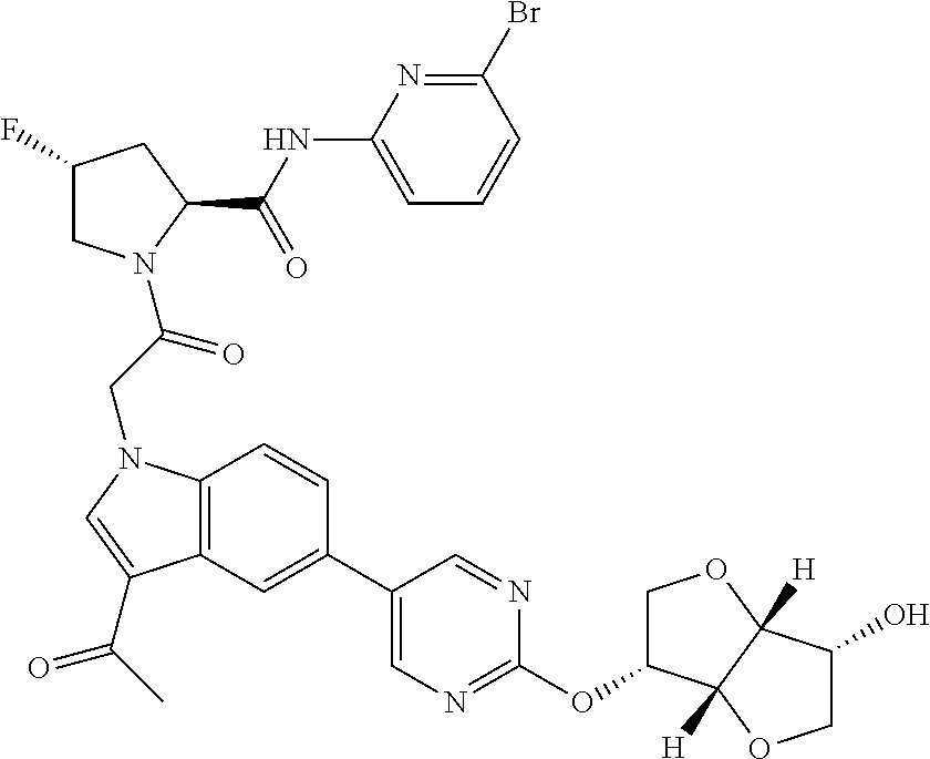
BrC1=NC(NC(C2CC(F)CN2C(CN2C3=C(C(C(C)=O)=C2)C=C(C2=CN=C(OC4COC5([H])C4([H])OCC5O)N=C2)C=C3)=O)=O)=CC=C1
